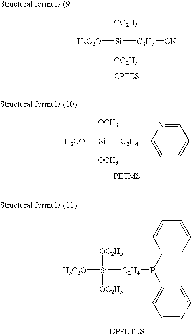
[H5C2O][Si]([C3H6][CN])([OC2H5])[OC2H5].[H3CO][Si]([C2H4]C1=CC=CC=N1)([OCH3])[OCH3].[H5C2O][Si]([C2H4]P(C1=CC=CC=C1)C1=CC=CC=C1)([OC2H5])[OC2H5]
